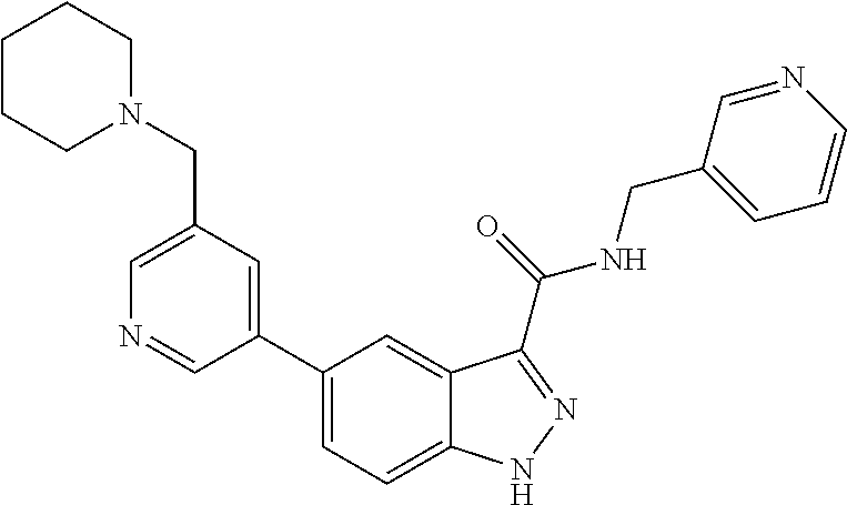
C1(CN2CCCCC2)=CN=CC(C2=CC=C3C(=C2)C(C(NCC2=CC=CN=C2)=O)=NN3)=C1
